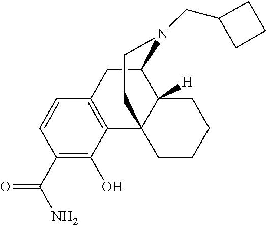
C1(C(N)=O)=C(O)C2=C(C=C1)CC1C3([H])C2(CCCC3)CCN1CC1CCC1
